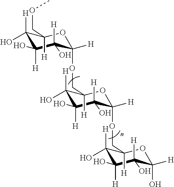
C1([H])(O)C(O)([H])C(O)([H])C([H])(OCC2([H])C([H])(O)C(O)([H])C(O)([H])C([H])(OCC3([H])C([H])(O)C(O)([H])C(O)([H])C([H])(O)O3)O2)OC1(COC)[H]
